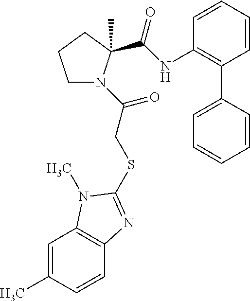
C1CCC(C)(C(=O)NC2=C(C3=CC=CC=C3)C=CC=C2)N1C(=O)CSC1=NC2=C(C=C(C)C=C2)N1C
